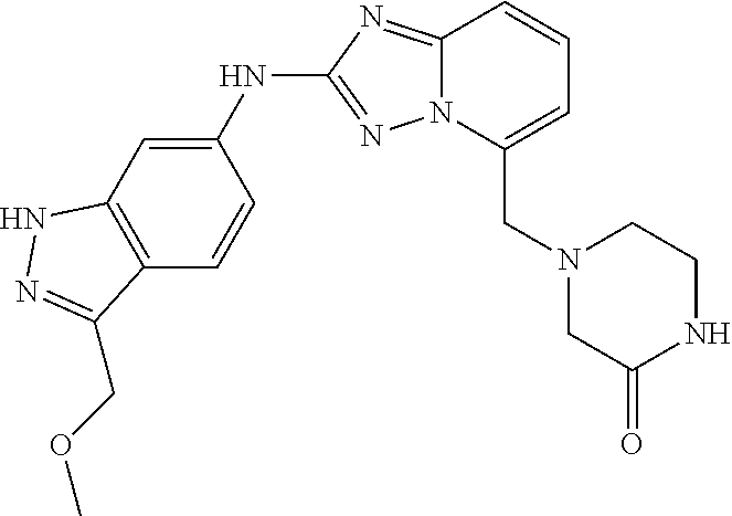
C12=C(C=CC(NC3=NN4C(=N3)C=CC=C4CN3CC(=O)NCC3)=C1)C(COC)=NN2
